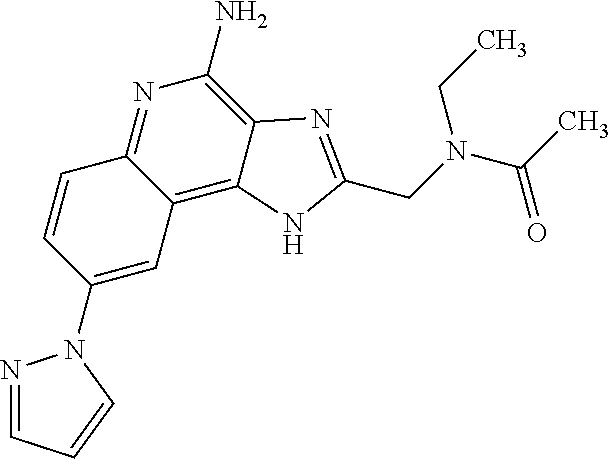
N1=CC=CN1C1=CC2=C3C(=C(N)N=C2C=C1)N=C(CN(CC)C(=O)C)N3
